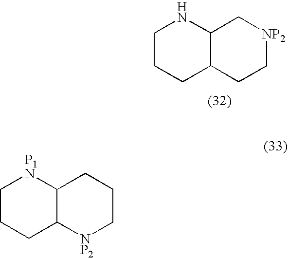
C1CCC2C(N1)C[NP2]CC2.C1CCC2C([P1N]1)CCC[NP2]2
